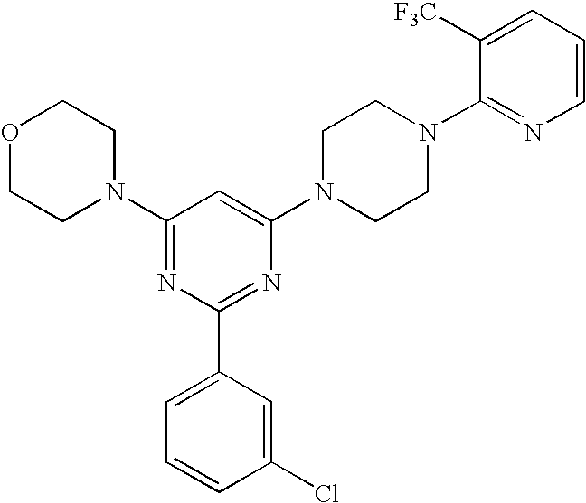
C1=C([F3C])C(N2CCN(C3=CC(N4CCOCC4)=NC(C4=CC=CC(Cl)=C4)=N3)CC2)=NC=C1
